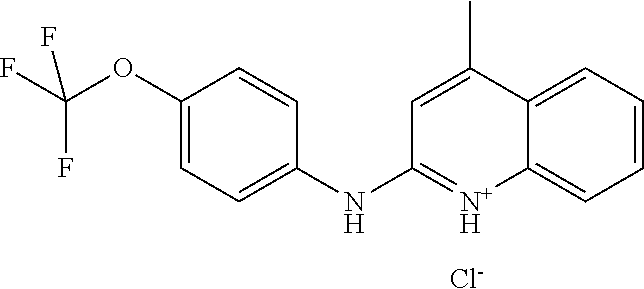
C1(OC(F)(F)F)=CC=C(NC2=[N+H]C3=CC=CC=C3C(C)=C2)C=C1.[Cl-]
